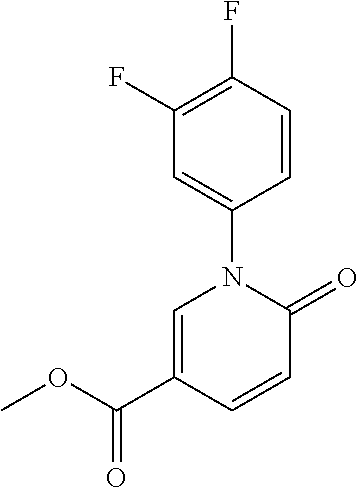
C1=C(C(OC)=O)C=CC(=O)N1C1=CC(F)=C(F)C=C1
